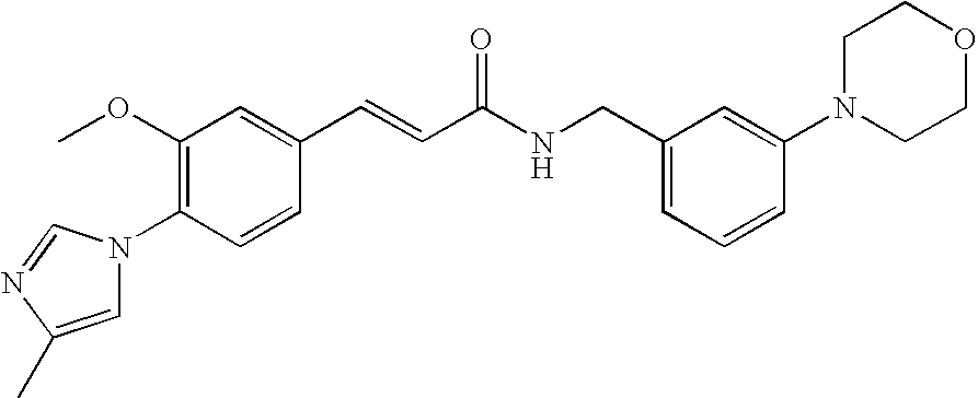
C1(OC)=C(N2C=C(C)N=C2)C=CC(C=CC(NCC2=CC=CC(N3CCOCC3)=C2)=O)=C1
